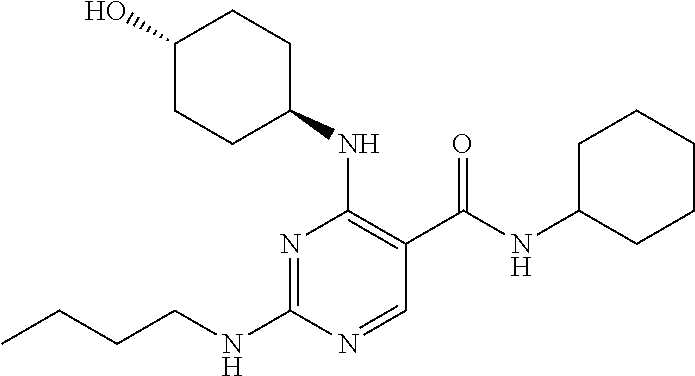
CCCCNC1=NC(NC2CCC(O)CC2)=C(C(NC2CCCCC2)=O)C=N1
